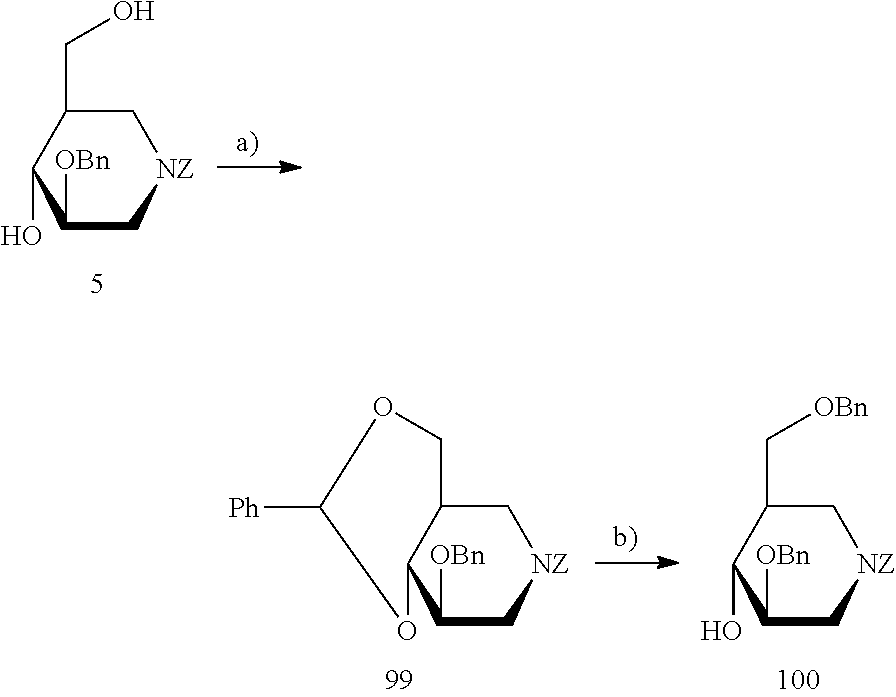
C1C(CO)C(O)C([OBn])C[NZ]1.C1C2C(C([OBn])C[NZ]1)OC([Ph])OC2.C1C(C[OBn])C(O)C([OBn])C[NZ]1
